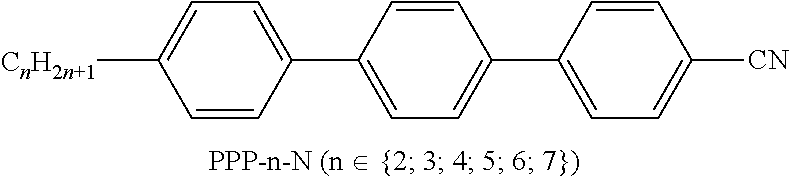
C1=CC([CnH2n+1])=CC=C1C1=CC=C(C2=CC=C([CN])C=C2)C=C1
